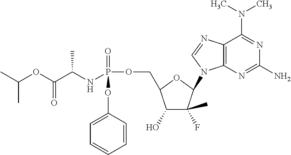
CC(OC(C(NP(OCC1C(O)C(F)(C)C(N2C3=C(C(N(C)C)=NC(N)=N3)N=C2)O1)(=O)OC1=CC=CC=C1)C)=O)C
